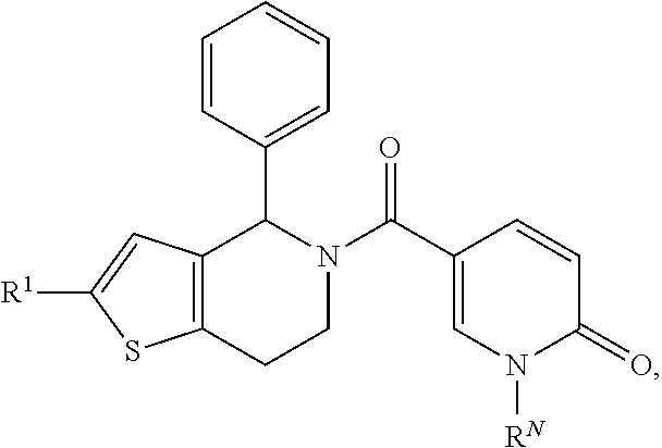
C12=C(CCN(C(=O)C3=CN([RN])C(=O)C=C3)C1C1=CC=CC=C1)SC([R1])=C2
